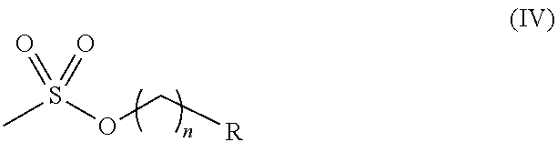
CS(OC[R])(=O)=O
